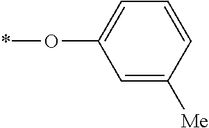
*OC1=CC=CC([Me])=C1
